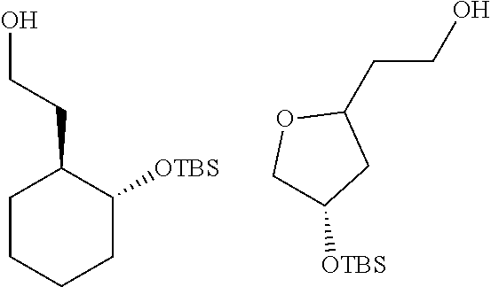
C1CCCC([OTBS])C1CCO.C1(CCO)OCC([OTBS])C1
